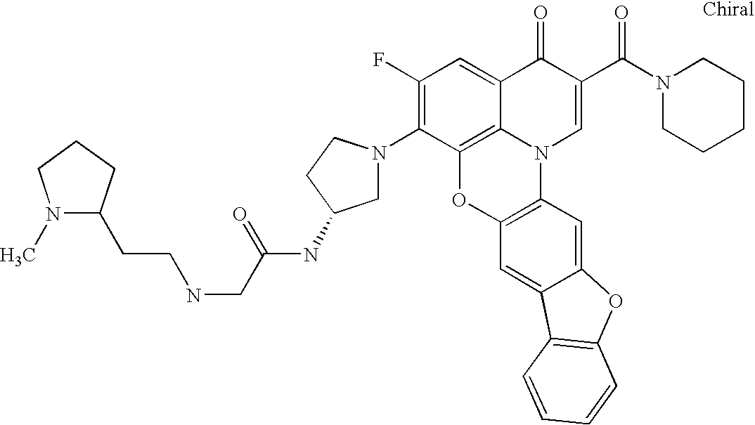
C1(F)=C(N2CC(NC(=O)CNCCC3N(C)CCC3)CC2)C2=C3C(=C1)C(=O)C(C(=O)N1CCCCC1)=CN3C1=C(O2)C=C2C(=C1)OC1=C2C=CC=C1
